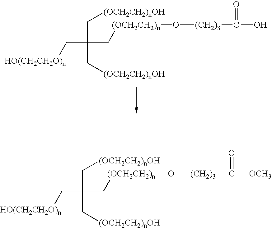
[HO(CH2CH2O)n]CC(C[(OCH2CH2)nOH])(C[(OCH2CH2)nOH])C[(OCH2CH2)n]O[(CH2)3]C([OCH3])=O.[HO(CH2CH2O)n]CC(C[(OCH2CH2)nOH])(C[(OCH2CH2)nOH])C[(OCH2CH2)n]O[(CH2)3]C(O)=O
